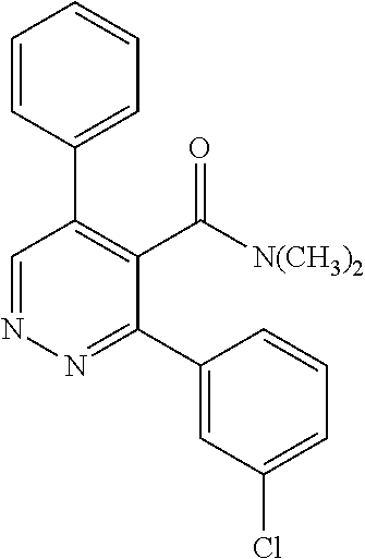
N1=CC(C2=CC=CC=C2)=C(C(=O)[N(CH3)2])C(C2=CC(Cl)=CC=C2)=N1
